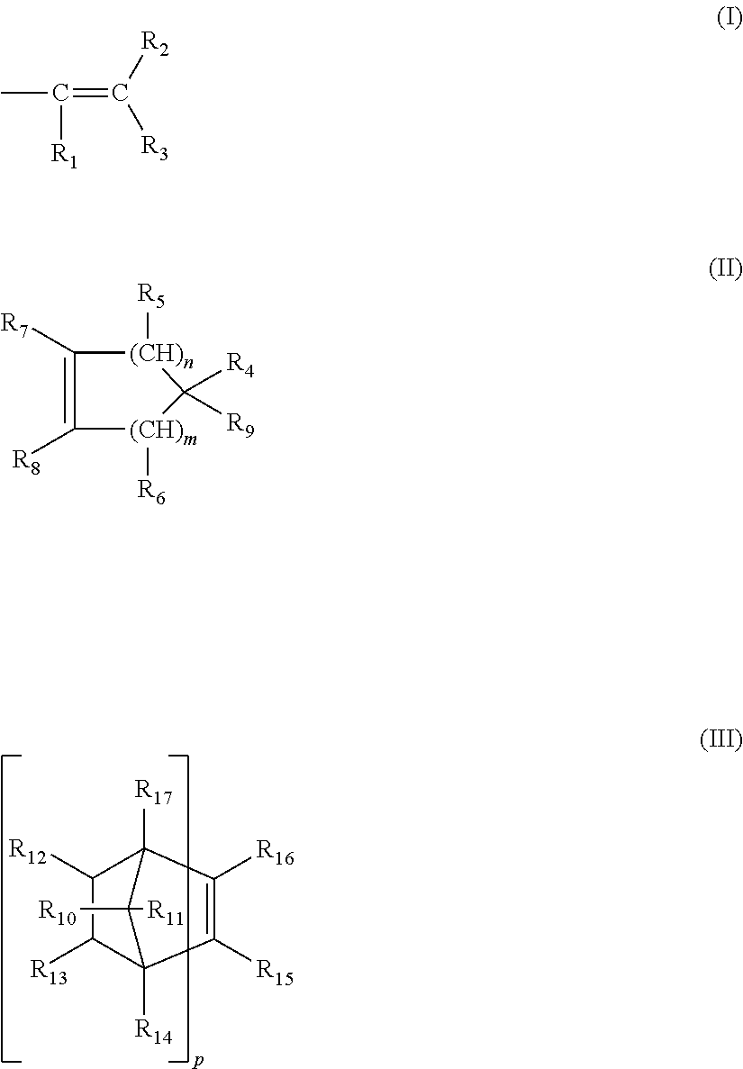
C1([R16])=C([R15])C2([R14])C([R13])C([R12])C1([R17])C2([R11])[R10].CC([R1])=C([R2])[R3].[R7]C1=C([R8])[(CH)m]([R6])C([R4])([R9])[(CH)n]1[R5]
